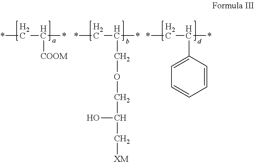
C(C([COOM])*)*.C(C(COCC(C[XM])O)*)*.C(C(C1=CC=CC=C1)*)*
